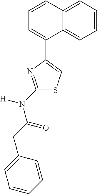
C1(N(C(CC2=CC=CC=C2)=O)[H])=NC(C2=CC=CC3=CC=CC=C23)=CS1
